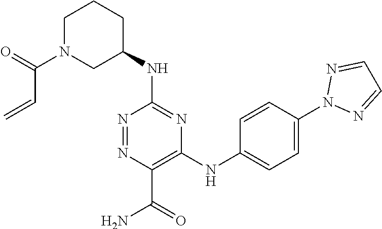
C1(NC2CCCN(C(C=C)=O)C2)=NC(NC2=CC=C(N3N=CC=N3)C=C2)=C(C(=O)N)N=N1
